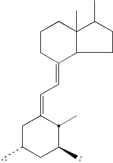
C1CC(=CC=C2CC(C)CC(C)C2C)C2CCC(C)C2(C)C1
